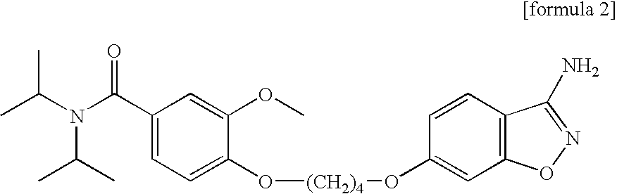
C1=C(O[(CH2)4]OC2=CC3=C(C=C2)C(N)=NO3)C(OC)=CC(C(N(C(C)C)C(C)C)=O)=C1
